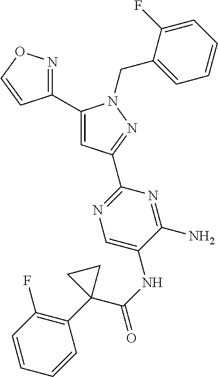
C1(C2=CC(C3=NC=C(NC(=O)C4(C5=C(F)C=CC=C5)CC4)C(N)=N3)=NN2CC2=CC=CC=C2F)=NOC=C1
